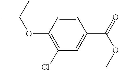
C1=CC(OC(C)C)=C(Cl)C=C1C(=O)OC
